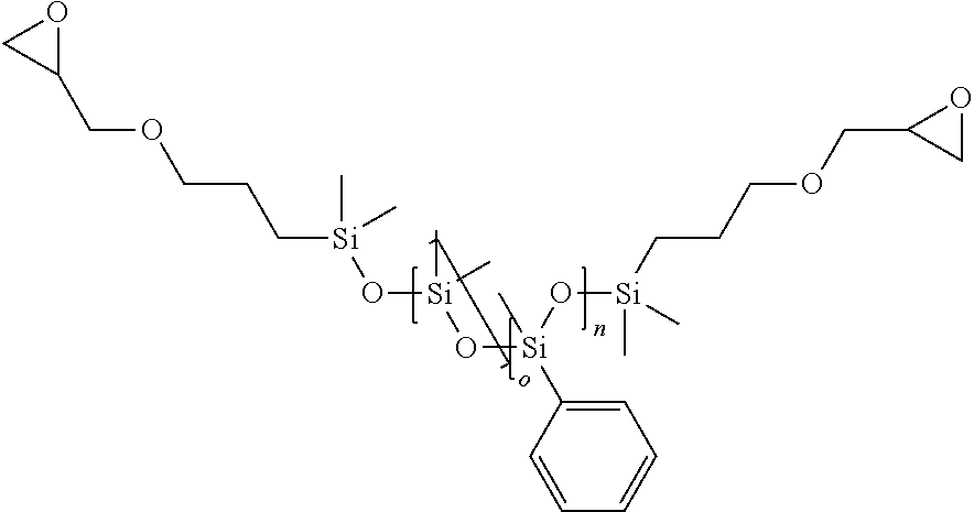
C1(COCCC[Si](O[Si](C)(C)O[Si](O[Si](C)(CCCOCC2CO2)C)(C)C2=CC=CC=C2)(C)C)OC1
